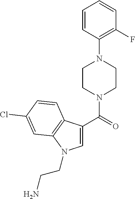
C1=CC(N2CCN(C(=O)C3=CN(CCN)C4=C3C=CC(Cl)=C4)CC2)=C(F)C=C1
